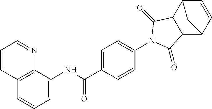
C1=CC=C(NC(=O)C2=CC=C(N3C(=O)C4C(C5C=CC4C5)C3=O)C=C2)C2=C1C=CC=N2
